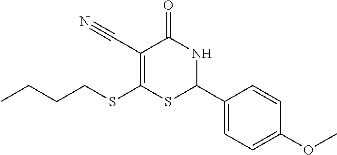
CCCCSC1=C(C#N)C(=O)NC(C2=CC=C(OC)C=C2)S1
